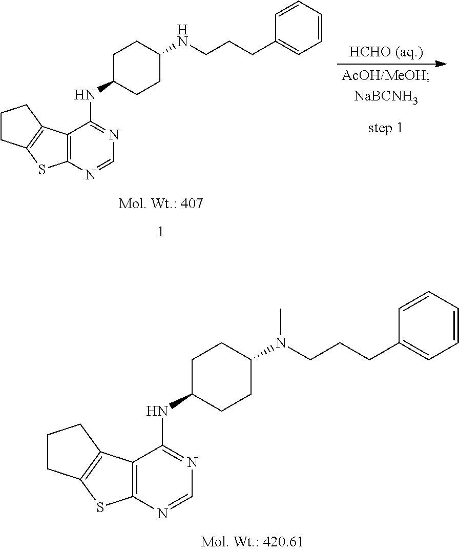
C12=C(N=CN=C1NC1CCC(NCCCC3=CC=CC=C3)CC1)SC1=C2CCC1.C12=C(N=CN=C1NC1CCC(N(CCCC3=CC=CC=C3)C)CC1)SC1=C2CCC1
